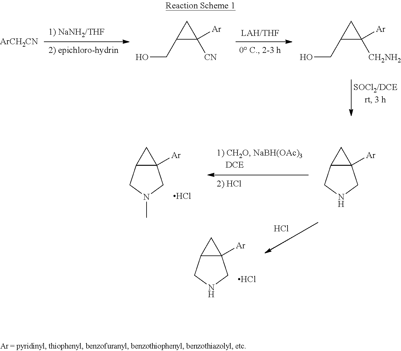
[ArCH2CN].C1(CO)C([CN])([Ar])C1.C1(CO)C([CH2NH2])([Ar])C1.C12([Ar])C(CNC1)C2.C12([Ar])C(CN(C)C1)C2.Cl.Cl.C12([Ar])C(CNC1)C2.Cl
